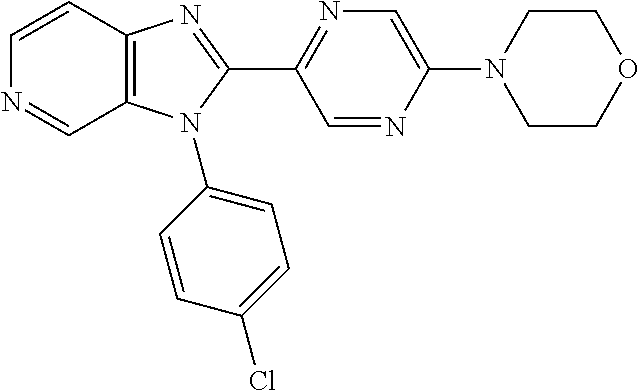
C12=C(C=CN=C1)N=C(C1=NC=C(N3CCOCC3)N=C1)N2C1=CC=C(Cl)C=C1
